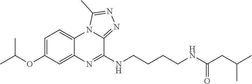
CC(OC1=CC=C2C(=C1)N=C(NCCCCNC(CC(C)C)=O)C1=NN=C(C)N21)C
